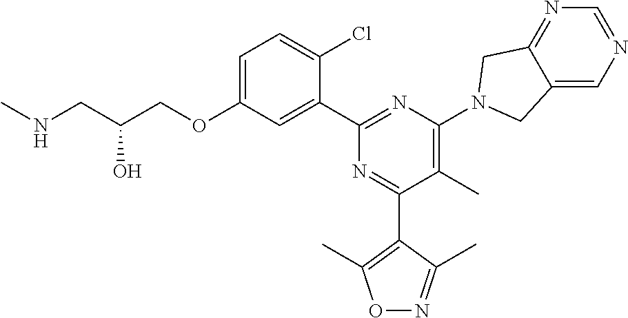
C1=C(OCC(CNC)O)C=C(C2=NC(N3CC4=NC=NC=C4C3)=C(C)C(C3=C(C)ON=C3C)=N2)C(Cl)=C1
